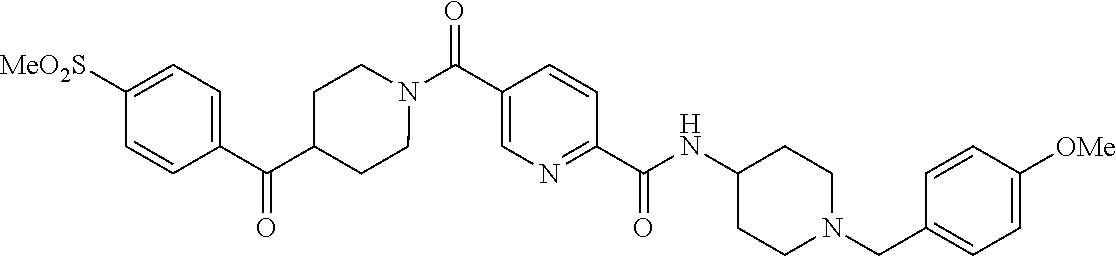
N(C(C1=NC=C(C(=O)N2CCC(C(C3=CC=C([SO2Me])C=C3)=O)CC2)C=C1)=O)C1CCN(CC2=CC=C([OMe])C=C2)CC1
